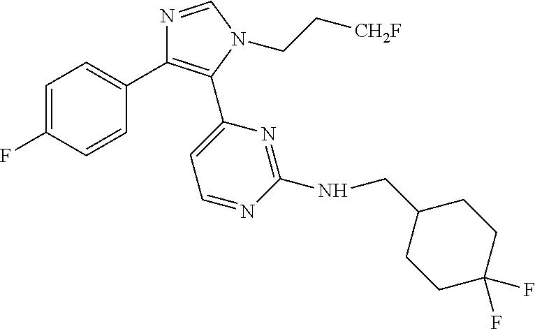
C1=C(F)C=CC(C2=C(C3=CC=NC(NCC4CCC(F)(F)CC4)=N3)N(CC[CH2F])C=N2)=C1
